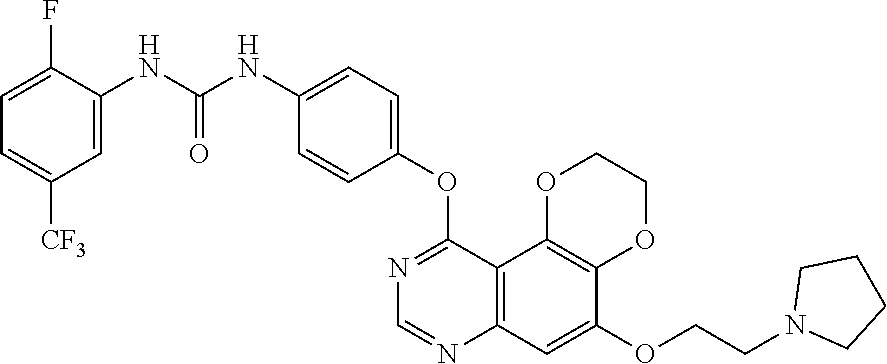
C12=C(C3=C(C=C1OCCN1CCCC1)N=CN=C3OC1=CC=C(NC(NC3=CC([CF3])=CC=C3F)=O)C=C1)OCCO2
